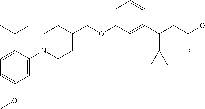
C1(OCC2CCN(C3=CC(OC)=CC=C3C(C)C)CC2)=CC=CC(C(CC(O)=O)C2CC2)=C1
